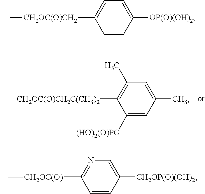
C1(C)=C([CH2OC(O)CH2C(CH3)2]C)C([(HO)2(O)PO])=CC(C)=C1.C1=CC([OP(O)(OH)2])=CC=C1[CH2OC(O)CH2]C.N1=C([CH2OC(O)]C)C=CC([CH2OP(O)(OH)2])=C1
